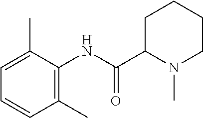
C1(C)=C(NC(C2N(C)CCCC2)=O)C(C)=CC=C1
